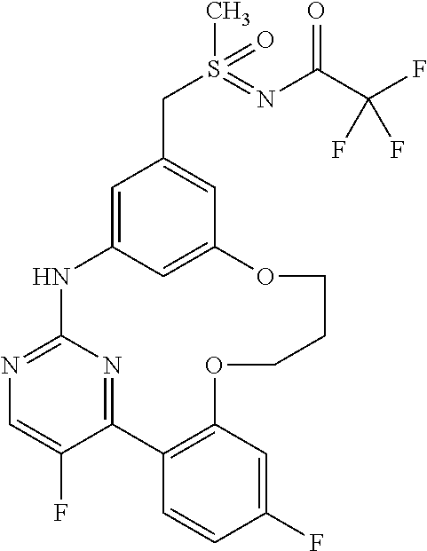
C1=C2C=C(C=C1CS(C)(=NC(C(F)(F)F)=O)=O)OCCCOC1=C(C3=NC(=NC=C3F)N2)C=CC(F)=C1
